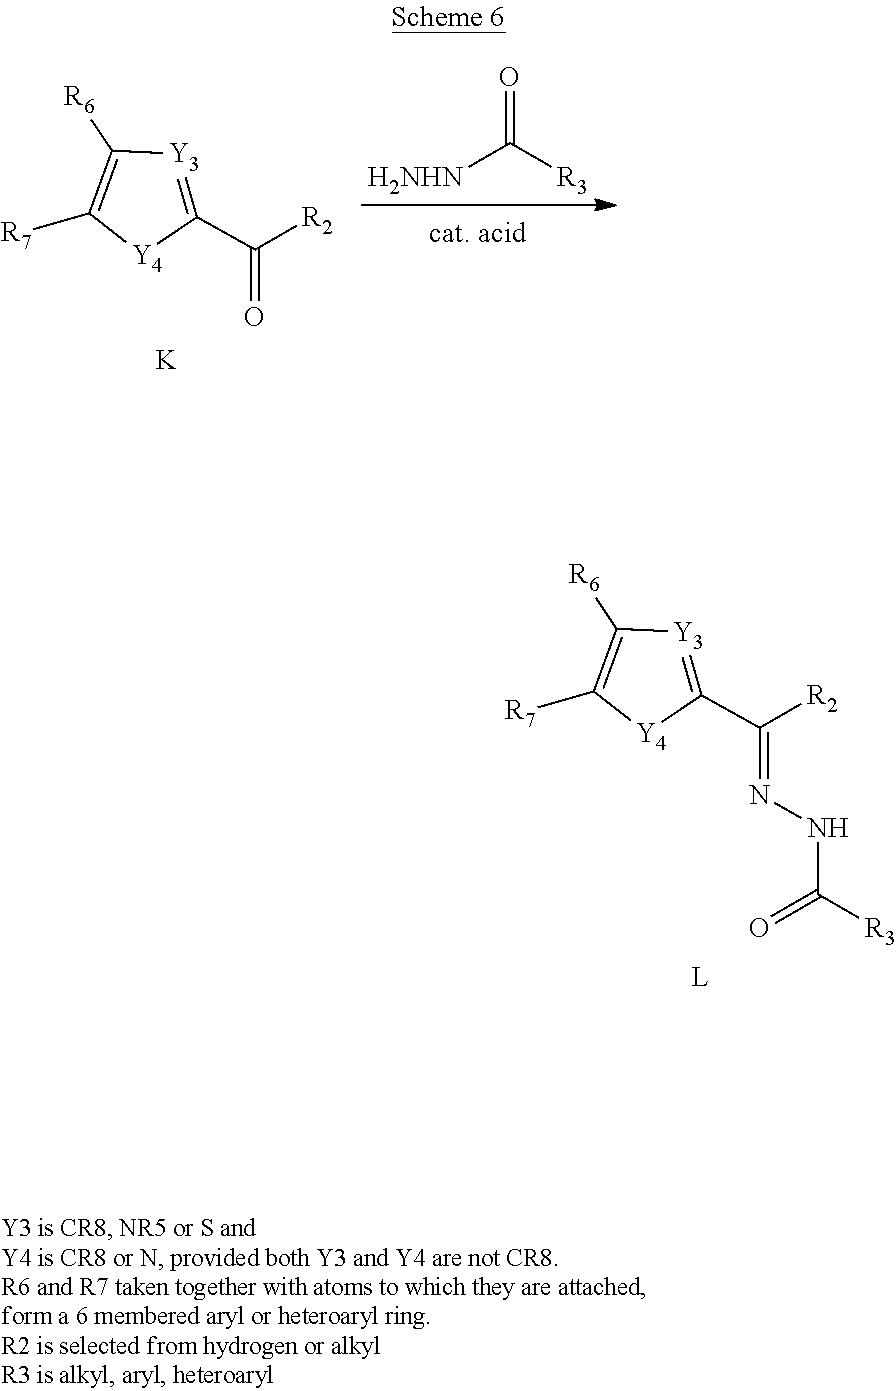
[H2NHN]C(=O)[R3].[K].[Y4]1C(C([R2])=O)=[Y3]C([R6])=C1[R7].[L].C(=NNC(=O)[R3])([R2])C1=[Y3]C([R6])=C([R7])[Y4]1
